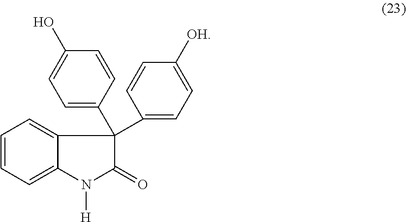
C12=CC=CC=C1N([H])C(=O)C2(C1=CC=C(O)C=C1)C1=CC=C([OH])C=C1
